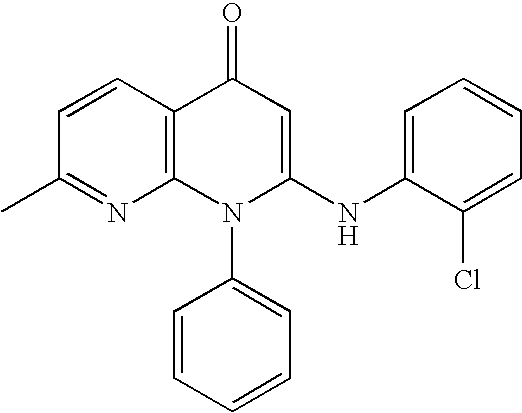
C1(C)=NC2=C(C=C1)C(=O)C=C(NC1=CC=CC=C1Cl)N2C1=CC=CC=C1
